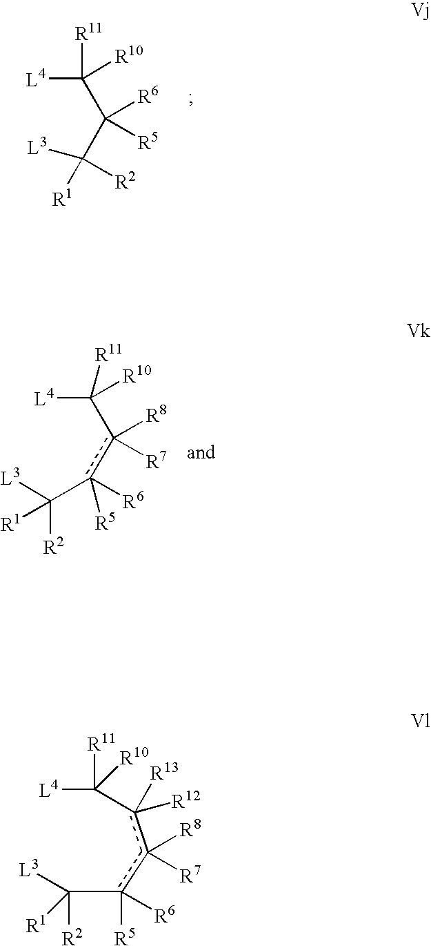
[L4]C([R11])(C(C([L3])([R1])[R2])([R6])[R5])[R10].[L4]C([R11])(c(c(C([L3])([R1])[R2])([R5])[R6])([R8])[R7])[R10].C(c(c(c(C([L3])([R1])[R2])([R5])[R6])([R8])[R7])([R13])[R12])([L4])([R11])[R10]
